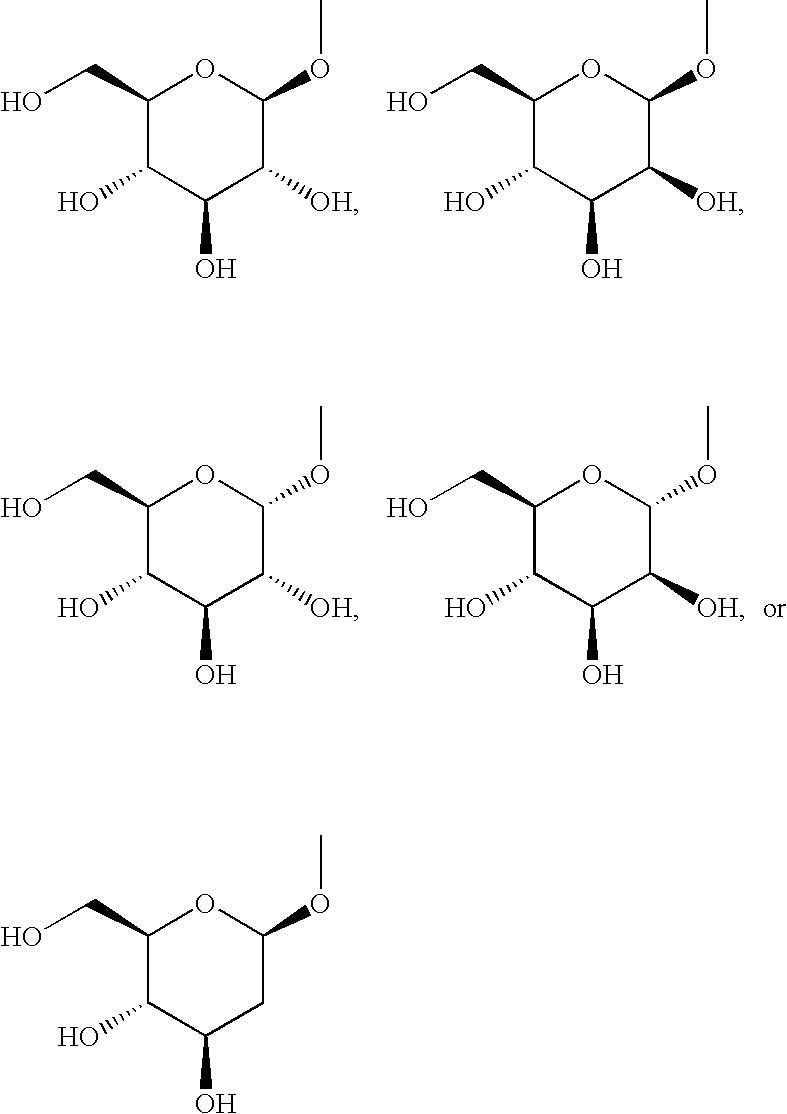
C1(CO)C(O)C(O)C([OH])C(OC)O1.C1(CO)C(O)C(O)C([OH])C(OC)O1.C1(CO)C(O)C(O)C([OH])C(OC)O1.C1(CO)C(O)C(O)C([OH])C(OC)O1.C1(CO)C(O)C(O)CC(OC)O1
